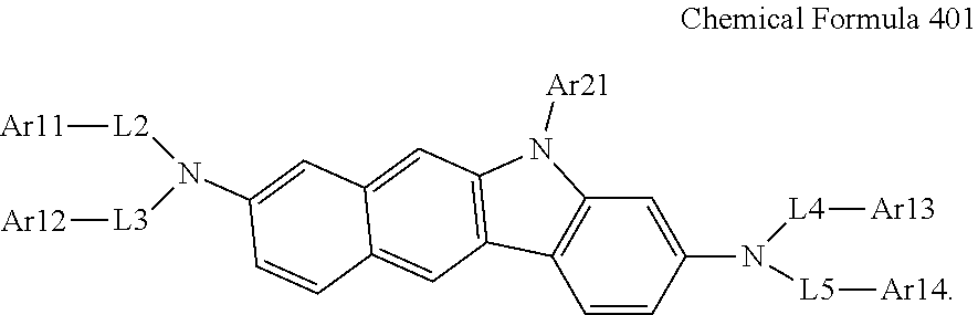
C1(N([L4][Ar13])[L5][Ar14])=CC2=C(C=C1)C1=C(N2[Ar21])C=C2C(=C1)C=CC(N([L3][Ar12])[L2][Ar11])=C2
